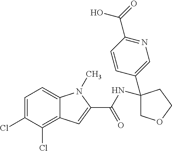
C1=C(Cl)C(Cl)=C2C(=C1)N(C)C(C(NC1(C3=CN=C(C(O)=O)C=C3)COCC1)=O)=C2
